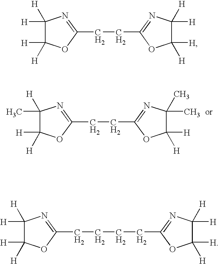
C1(C)([H])C([H])([H])OC(CCC2=NC(C)(C)C([H])([H])O2)=N1.C1([H])([H])C([H])([H])OC(CCC2=NC([H])([H])C([H])([H])O2)=N1.C1([H])([H])C([H])([H])OC(CCCCC2=NC([H])([H])C([H])([H])O2)=N1
